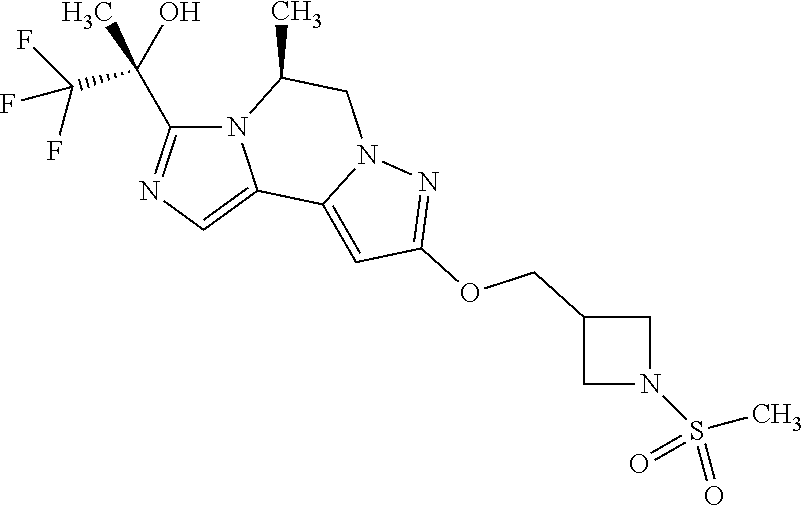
N12C(C(C(F)(F)F)(O)C)=NC=C1C1=CC(OCC3CN(S(=O)(C)=O)C3)=NN1CC2C
